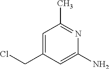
C1=C(CCl)C=C(N)N=C1C
